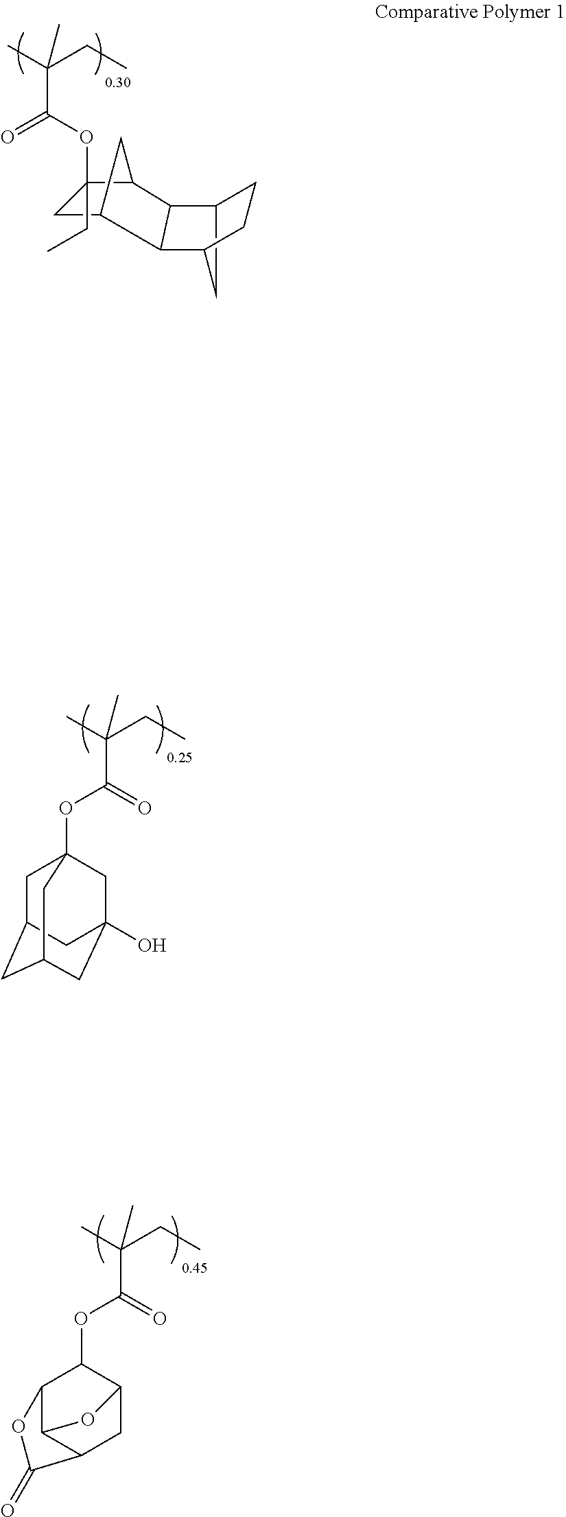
O(C(=O)C(C)(CC)C)C1(CC)CC2CC1C1C3CCC(C21)C3.CC(CC)(C)C(OC12CC3CC(CC(O)(C1)C3)C2)=O.CC(CC)(C)C(OC1C2C3C(CC1O3)C(=O)O2)=O
